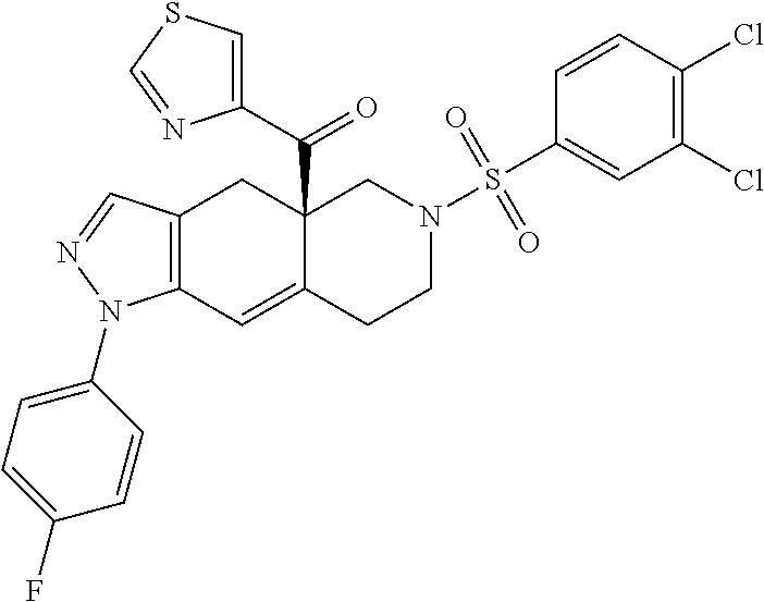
C12=C(C=NN1C1=CC=C(F)C=C1)CC1(C(=O)C3=CSC=N3)C(=C2)CCN(S(C2=CC(Cl)=C(Cl)C=C2)(=O)=O)C1
